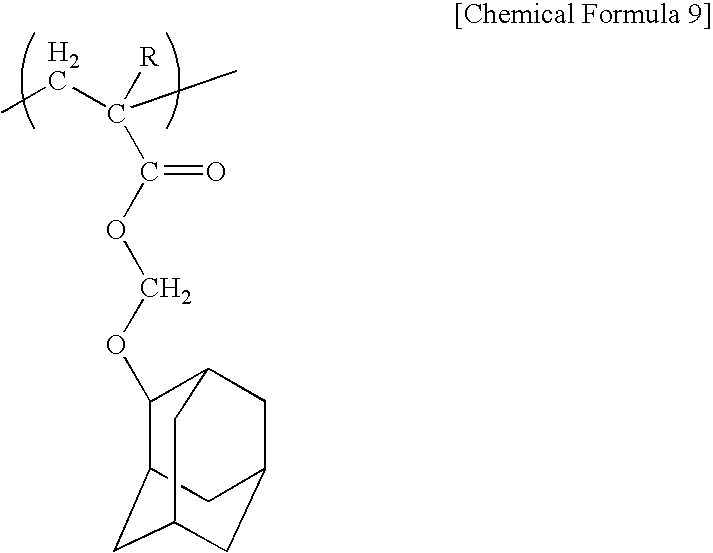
C1(OCOC(C([R])(C)CC)=O)C2CC3CC(CC1C3)C2
